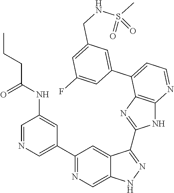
C1=NC=C(C2=NC=C3C(=C2)C(C2=NC4=C(N2)N=CC=C4C2=CC(CNS(C)(=O)=O)=CC(F)=C2)=NN3)C=C1NC(CCC)=O
